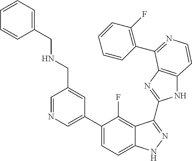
C1=C(C2=CC=C3C(=C2F)C(C2=NC4=C(N2)C=CN=C4C2=C(F)C=CC=C2)=NN3)C=C(CNCC2=CC=CC=C2)C=N1
